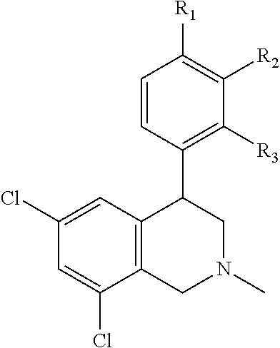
C1=CC(C2CN(C)CC3=C2C=C(Cl)C=C3Cl)=C([R3])C([R2])=C1[R1]
